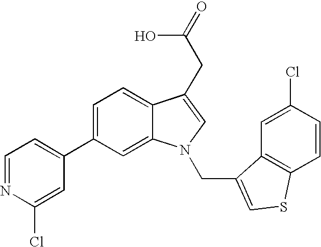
C1(C2=CC=NC(Cl)=C2)=CC=C2C(=C1)N(CC1=CSC3=C1C=C(Cl)C=C3)C=C2CC(=O)O
